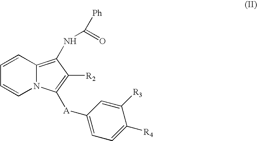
C1=CC2=C(NC([Ph])=O)C([R2])=C([A]C3=CC=C([R4])C([R3])=C3)N2C=C1
